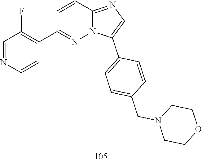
C1=CC2=NC=C(C3=CC=C(CN4CCOCC4)C=C3)N2N=C1C1=C(F)C=NC=C1
